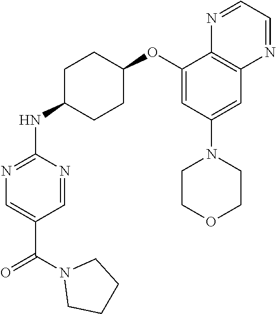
C1=NC(NC2CCC(OC3=CC(N4CCOCC4)=CC4=C3N=CC=N4)CC2)=NC=C1C(N1CCCC1)=O
